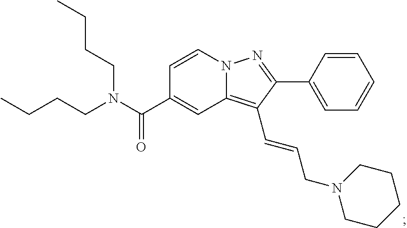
N12C(=C(C=CCN3CCCCC3)C(C3=CC=CC=C3)=N1)C=C(C(N(CCCC)CCCC)=O)C=C2
